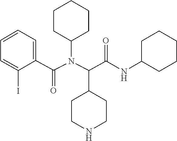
N(C(C1=CC=CC=C1I)=O)(C1CCCCC1)C(C(NC1CCCCC1)=O)C1CCNCC1
